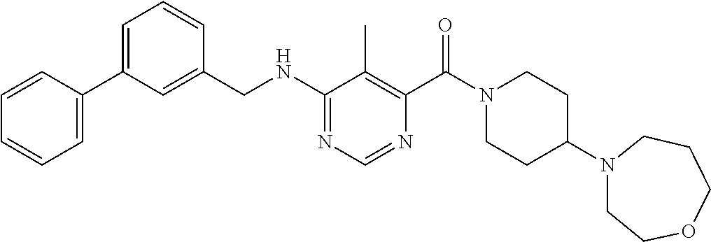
C1(C2=CC=CC=C2)=CC=CC(CNC2=NC=NC(C(N3CCC(N4CCOCCC4)CC3)=O)=C2C)=C1
